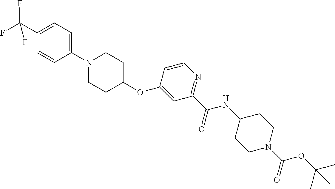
C1(C(F)(F)F)=CC=C(N2CCC(OC3=CC(C(NC4CCN(C(OC(C)(C)C)=O)CC4)=O)=NC=C3)CC2)C=C1
